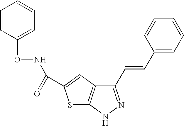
S1C2=C(C=C1C(NOC1=CC=CC=C1)=O)C(C=CC1=CC=CC=C1)=NN2
